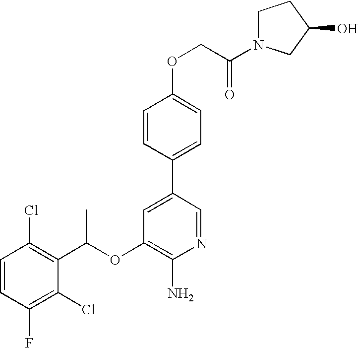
C1=CC(Cl)=C(C(OC2=C(N)N=CC(C3=CC=C(OCC(=O)N4CCC(O)C4)C=C3)=C2)C)C(Cl)=C1F
